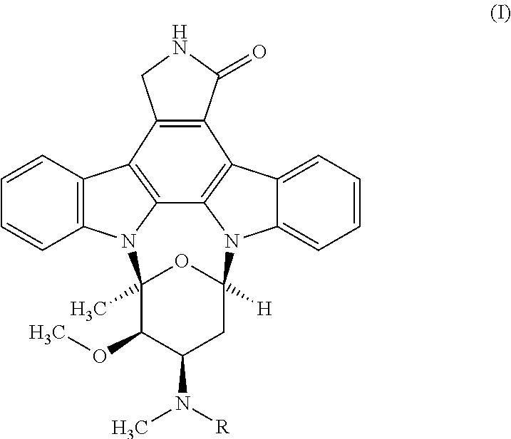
C12=CC=CC=C1N1C3=C2C2=C(C4=C3N(C3=C4C=CC=C3)C3(C)C(OC)C(N(C)[R])CC1([H])O3)CNC2=O
